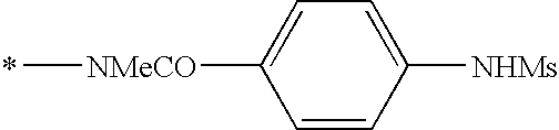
C[NMeCO]C1=CC=C([NHMs])C=C1
